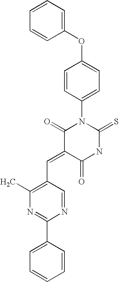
C1=CC=CC(OC2=CC=C(N3C(=O)C(=CC4=C(C)N=C(C5=CC=CC=C5)N=C4)C(=O)NC3=S)C=C2)=C1
